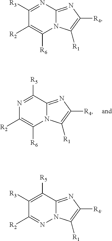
N1=C([R5])C2=NC([R4])=C([R1])N2C([R6])=C1[R2].C1([R3])=NC2=NC([R4])=C([R1])N2C([R6])=C1[R2].C1([R3])=C([R5])C2=NC([R4])=C([R1])N2N=C1[R2]
